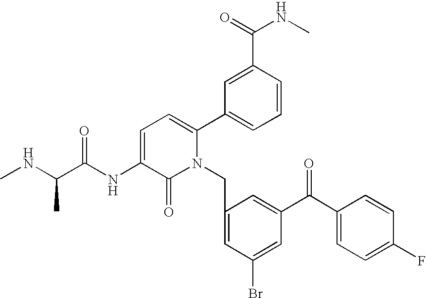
C1=C(NC(C(NC)C)=O)C(=O)N(CC2=CC(Br)=CC(C(C3=CC=C(F)C=C3)=O)=C2)C(C2=CC=CC(C(NC)=O)=C2)=C1
